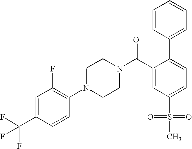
FC(C1=CC(F)=C(N2CCN(C(C3=CC(S(=O)(=O)C)=CC=C3C3=CC=CC=C3)=O)CC2)C=C1)(F)F
